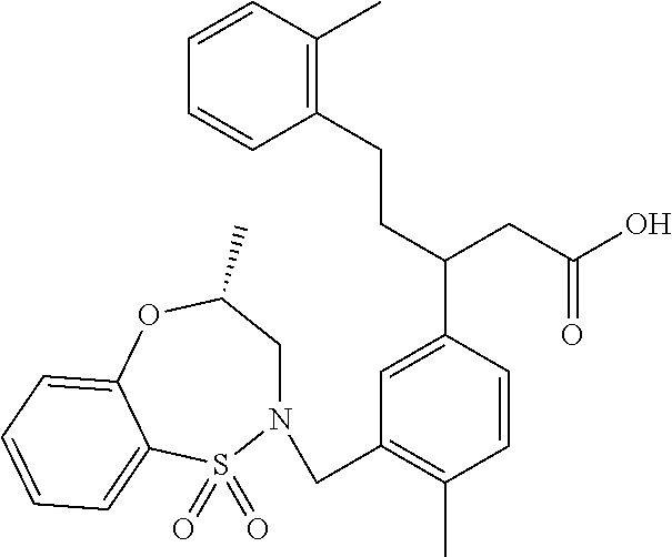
N1(CC2=C(C)C=CC(C(CCC3=C(C)C=CC=C3)CC(O)=O)=C2)CC(C)OC2=CC=CC=C2S1(=O)=O
